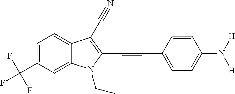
C1=C(C(F)(F)F)C=C2C(=C1)C(C#N)=C(C#CC1=CC=C(N([H])[H])C=C1)N2CC
